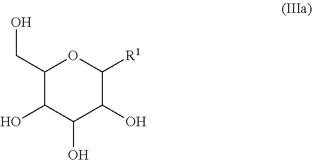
C1(CO)C(O)C(O)C(O)C([R1])O1
